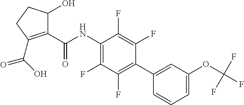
C1(C(NC2=C(F)C(F)=C(C3=CC(OC(F)(F)F)=CC=C3)C(F)=C2F)=O)=C(C(=O)O)CCC1O
